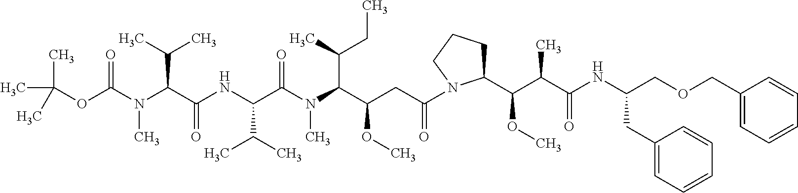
CC(C)(OC(=O)N(C)C(C(=O)NC(C(C)C)C(N(C)C(C(OC)CC(=O)N1C(C(C(C)C(=O)NC(CC2=CC=CC=C2)COCC2=CC=CC=C2)OC)CCC1)C(C)CC)=O)C(C)C)C
